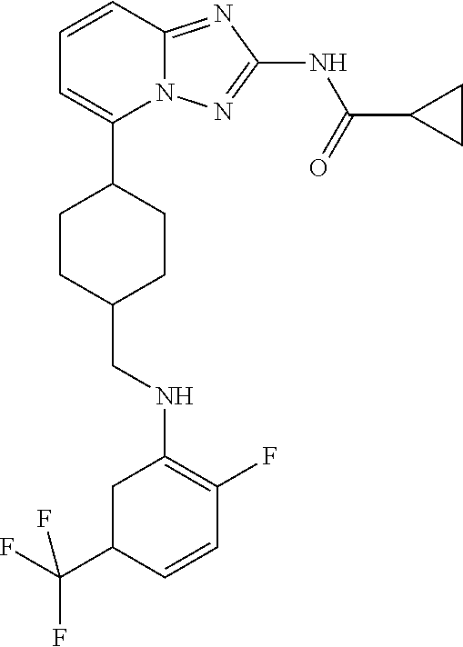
C1=CC2=NC(NC(=O)C3CC3)=NN2C(C2CCC(CNC3=C(F)C=CC(C(F)(F)F)C3)CC2)=C1
